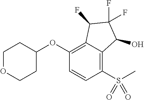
C1(OC2CCOCC2)=C2C(=C(S(C)(=O)=O)C=C1)C(O)C(F)(F)C2F
